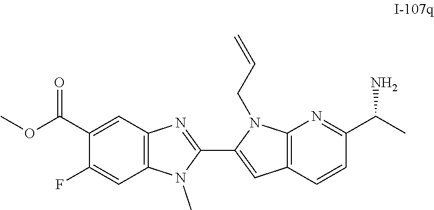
O(C)C(C1=CC2=C(C=C1F)N(C)C(C1=CC3=C(N=C(C(C)N)C=C3)N1CC=C)=N2)=O
